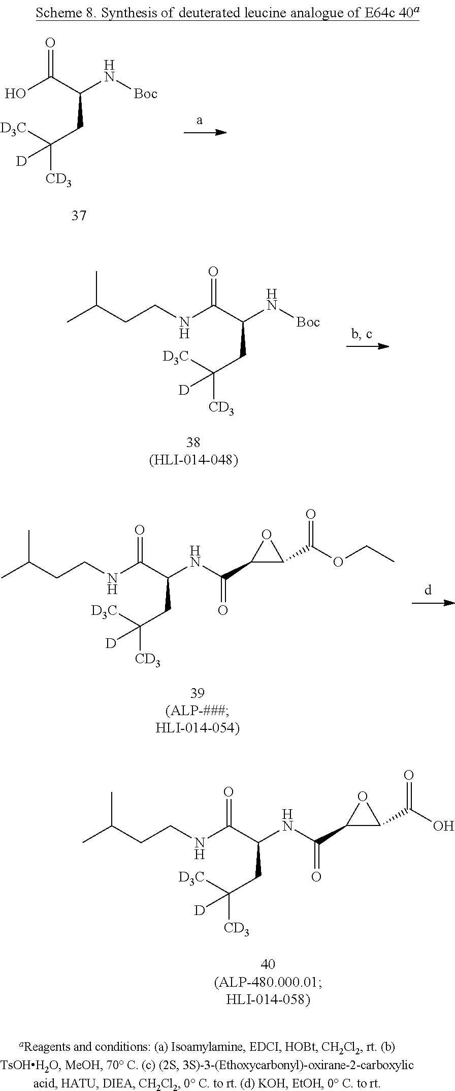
CC(CCNC(C(NC(C1C(C(O)=O)O1)=O)CC([CD3])([D3C])[D])=O)C.OC(C(N[Boc])CC([CD3])([D3C])[D])=O.CC(CCNC(C(N[Boc])CC([CD3])([D3C])[D])=O)C.CC(CCNC(C(NC(C1C(C(OCC)=O)O1)=O)CC([CD3])([D3C])[D])=O)C
